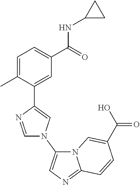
C1=C(C)C(C2=CN(C3=CN=C4N3C=C(C(O)=O)C=C4)C=N2)=CC(C(=O)NC2CC2)=C1
